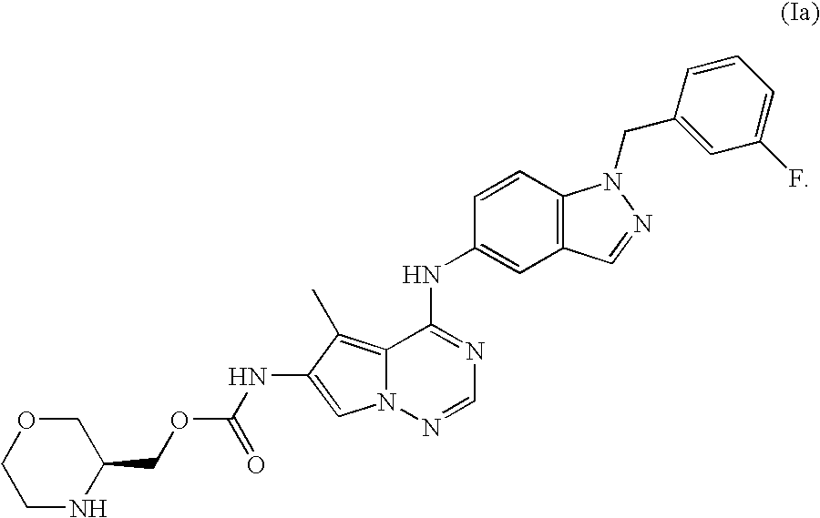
C12=C(C=CC(NC3=NC=NN4C3=C(C)C(NC(OCC3COCCN3)=O)=C4)=C1)N(CC1=CC(F)=CC=C1)N=C2
